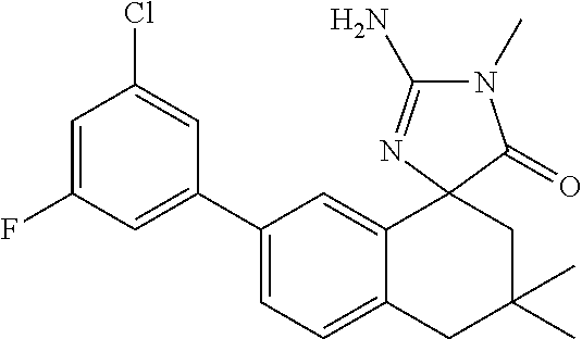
C1(C2=CC(F)=CC(Cl)=C2)=CC=C2C(=C1)C1(CC(C)(C)C2)N=C(N)N(C)C1=O
